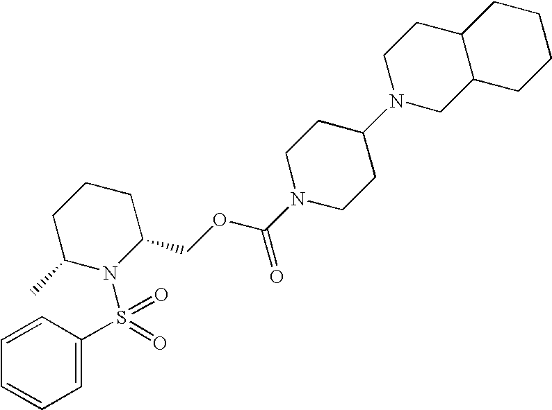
C1=C(S(N2C(COC(N3CCC(N4CC5C(CC4)CCCC5)CC3)=O)CCCC2C)(=O)=O)C=CC=C1
